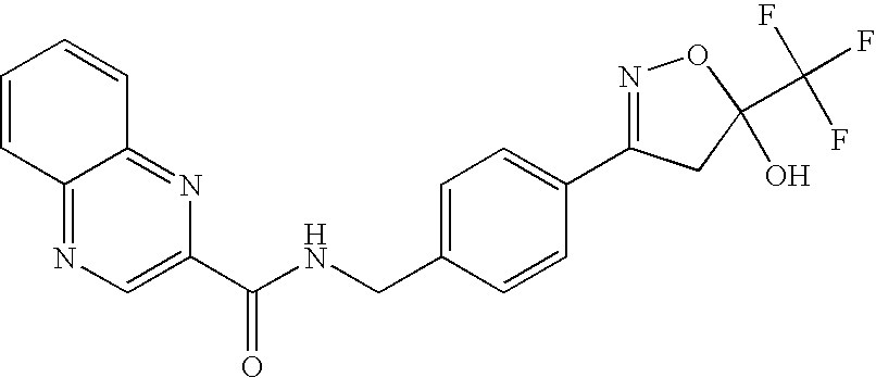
C1(C(NCC2=CC=C(C3=NOC(C(F)(F)F)(O)C3)C=C2)=O)=CN=C2C(=N1)C=CC=C2
